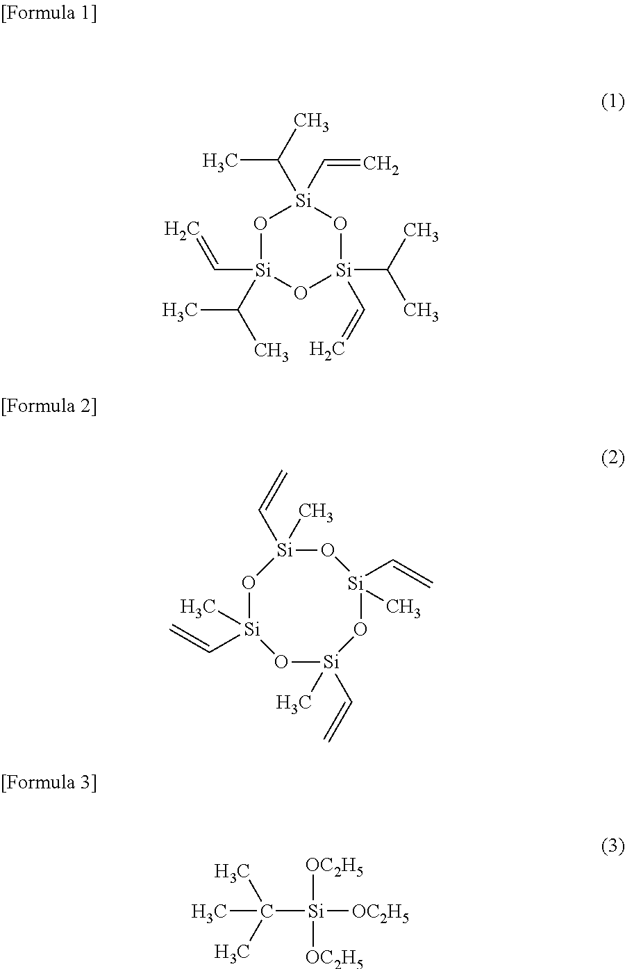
O1[Si](C=C)(C(C)C)O[Si](C(C)C)(C=C)O[Si]1(C=C)C(C)C.O1[Si](C=C)(C)O[Si](C=C)(C)O[Si](C=C)(C)O[Si]1(C=C)C.C([Si]([OC2H5])([OC2H5])[OC2H5])(C)(C)C
